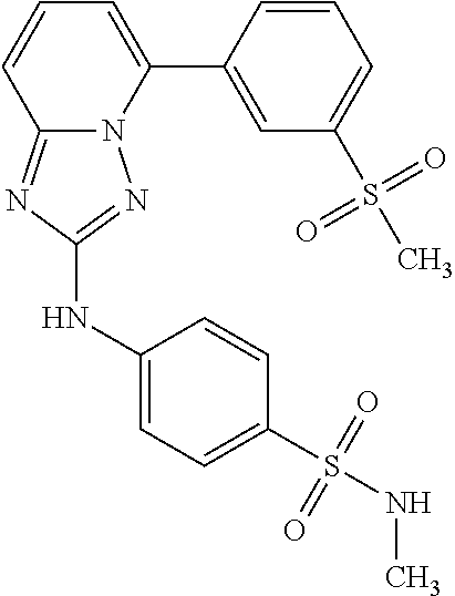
C12=NC(NC3=CC=C(S(=O)(=O)NC)C=C3)=NN1C(C1=CC(S(C)(=O)=O)=CC=C1)=CC=C2
